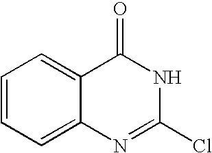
C1=CC=C2C(=C1)C(=O)NC(Cl)=N2
